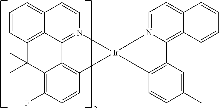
C12=CC=CC3=C1C1=N(C=C2)[Ir]2(C4=C1C(=C(F)C=C4)C3(C)C)N1=CC=C3C(=C1C1=C2C=CC(C)=C1)C=CC=C3
